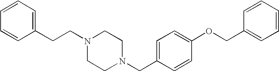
C(N1CCN(CC2=CC=C(OCC3=CC=CC=C3)C=C2)CC1)CC1=CC=CC=C1
